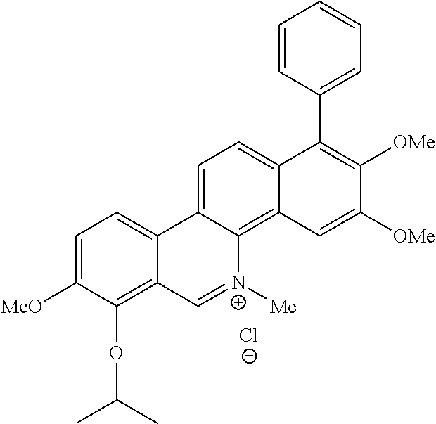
C1=C2C(=C3C(=C1)C(C1=CC=CC=C1)=C([OMe])C([OMe])=C3)[N+]([Me])=CC1=C(OC(C)C)C([MeO])=CC=C21.[Cl-]
